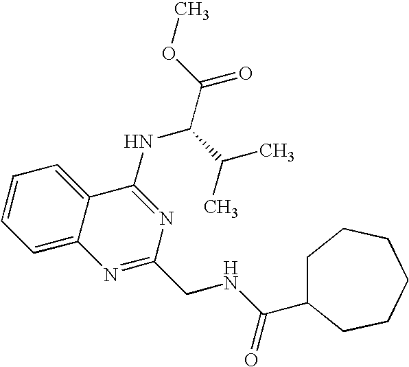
C1=CC=C2C(=C1)C(NC(C(C)C)C(=O)OC)=NC(CNC(=O)C1CCCCCC1)=N2
